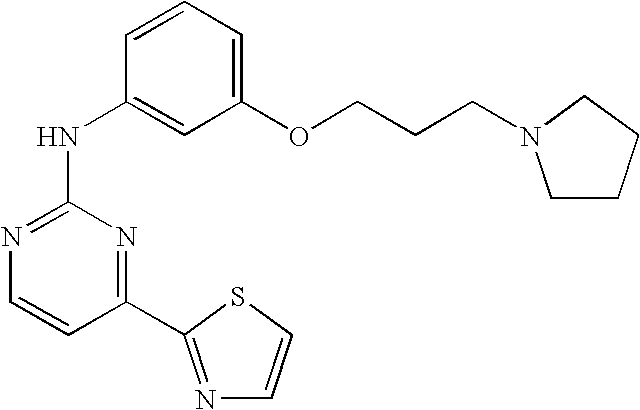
N1=C(NC2=CC(OCCCN3CCCC3)=CC=C2)N=C(C2=NC=CS2)C=C1
